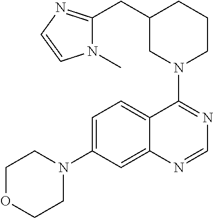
C1OCCN(C2=CC=C3C(=C2)N=CN=C3N2CCCC(CC3=NC=CN3C)C2)C1
